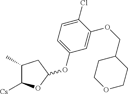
C1(C)C([Cs])OC(OC2=CC=C(Cl)C(OCC3CCOCC3)=C2)C1
